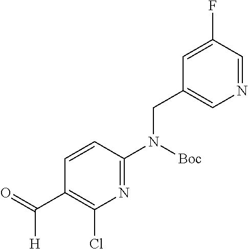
C1=CC(N([Boc])CC2=CN=CC(F)=C2)=NC(Cl)=C1C(=O)[H]
